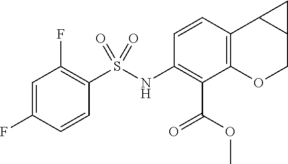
C1(NS(C2=C(F)C=C(F)C=C2)(=O)=O)=C(C(=O)OC)C2=C(C3C(CO2)C3)C=C1
